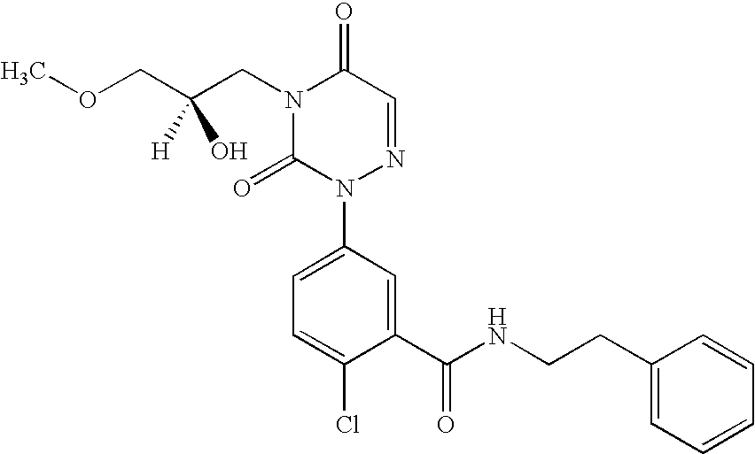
C(C(CN1C(=O)N(C2=CC=C(Cl)C(C(=O)NCCC3=CC=CC=C3)=C2)N=CC1=O)([H])O)OC
